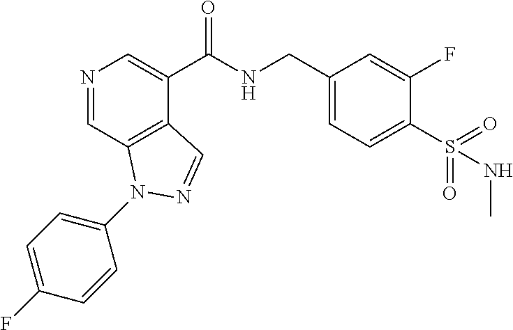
N1=CC2=C(C(C(NCC3=CC=C(S(NC)(=O)=O)C(F)=C3)=O)=C1)C=NN2C1=CC=C(F)C=C1
